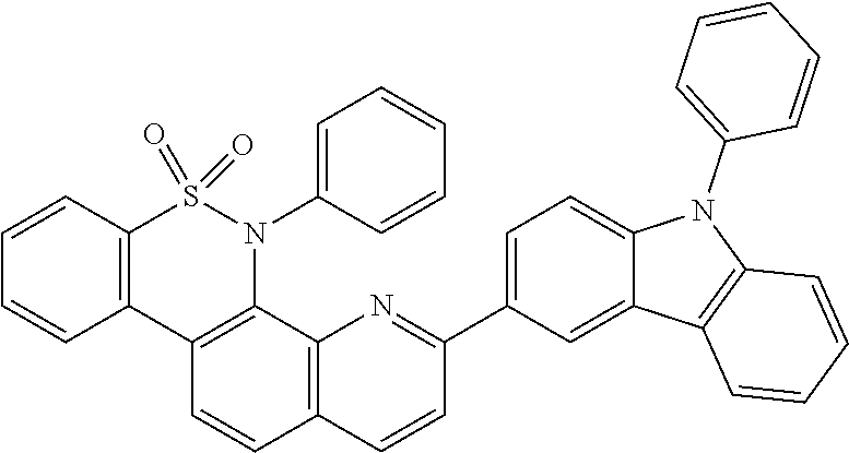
C12=C(C3=C(N(C4=CC=CC=C4)S1(=O)=O)C1=C(C=C3)C=CC(C3=CC=C4C(=C3)C3=C(N4C4=CC=CC=C4)C=CC=C3)=N1)C=CC=C2
